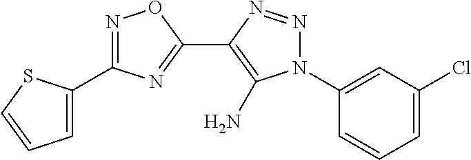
C1=C(C2=NOC(C3=C(N)N(C4=CC(Cl)=CC=C4)N=N3)=N2)SC=C1
